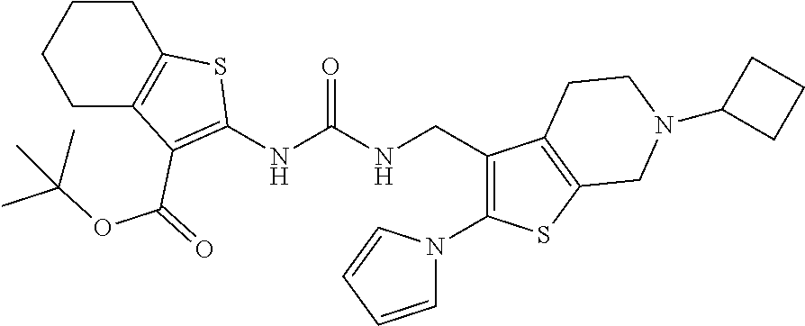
C1C2=C(CCC1)SC(NC(NCC1=C(N3C=CC=C3)SC3=C1CCN(C1CCC1)C3)=O)=C2C(OC(C)(C)C)=O
